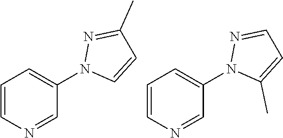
C1=CN=CC(N2C=CC(C)=N2)=C1.C1=CN=CC(N2C(C)=CC=N2)=C1
